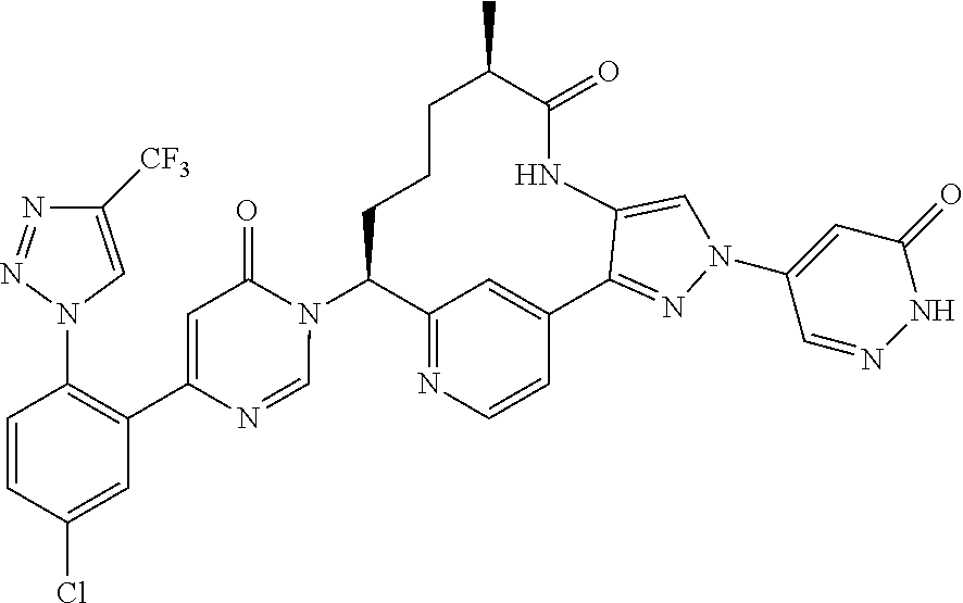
C12=NC=CC(=C1)C1=NN(C3=CC(=O)NN=C3)C=C1NC(=O)C(C)CCCC2N1C(=O)C=C(C2=C(N3C=C([CF3])N=N3)C=CC(Cl)=C2)N=C1
